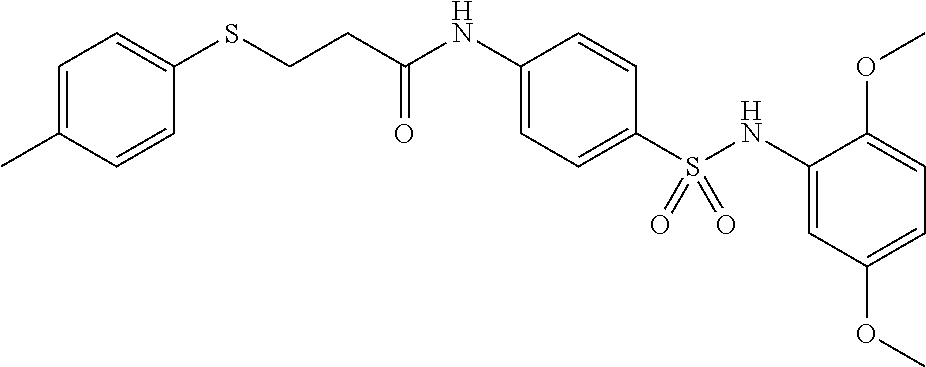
C1=C(C)C=CC(SCCC(NC2=CC=C(S(NC3=CC(OC)=CC=C3OC)(=O)=O)C=C2)=O)=C1
